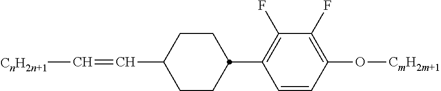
C1CC(C2=C(F)C(F)=C(O[CmH2m+1])C=C2)CCC1C=C[CnH2n+1]
